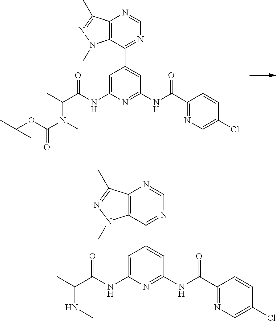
C1=C(NC(C(C)N(C(OC(C)(C)C)=O)C)=O)N=C(NC(C2=NC=C(Cl)C=C2)=O)C=C1C1=NC=NC2=C1N(C)N=C2C.C1=C(NC(C(C)NC)=O)N=C(NC(C2=NC=C(Cl)C=C2)=O)C=C1C1=NC=NC2=C1N(C)N=C2C
